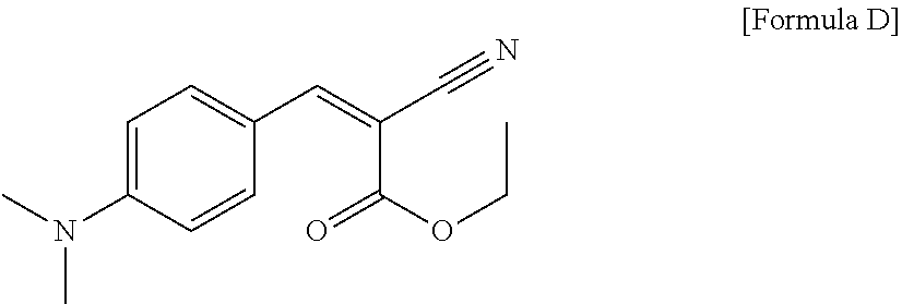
C1=C(N(C)C)C=CC(C=C(C#N)C(OCC)=O)=C1
